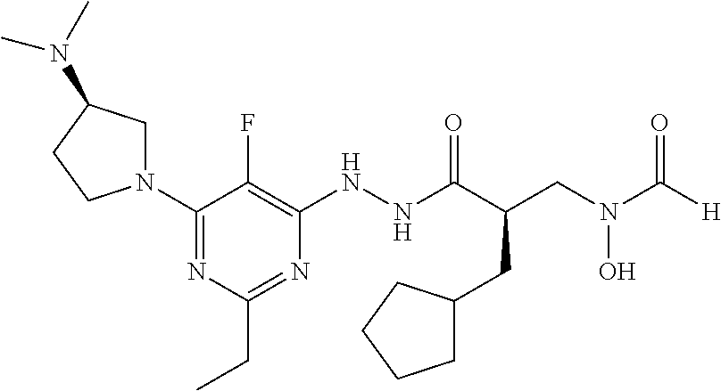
N1(C2=NC(CC)=NC(NNC(C(CN(O)C([H])=O)CC3CCCC3)=O)=C2F)CC(N(C)C)CC1
